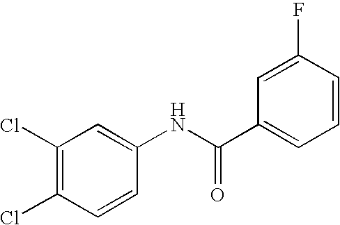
C1(Cl)=C(Cl)C=CC(NC(C2=CC=CC(F)=C2)=O)=C1
